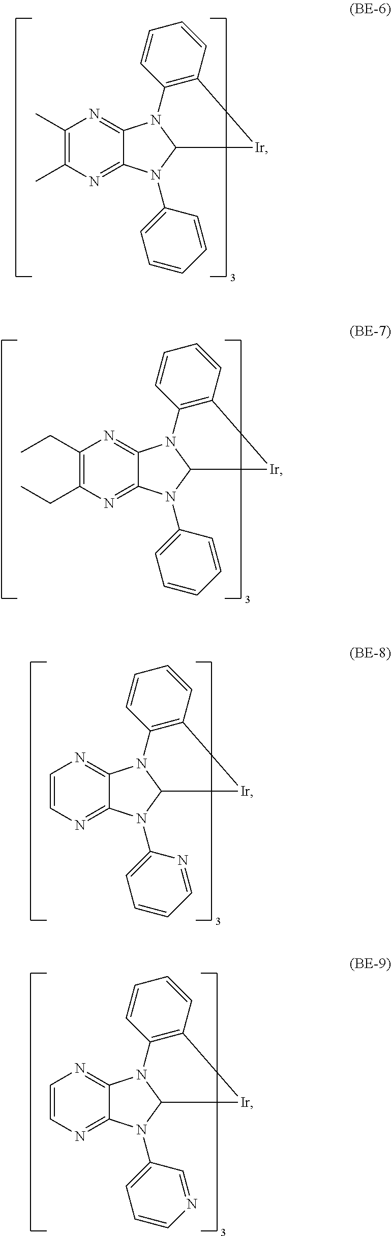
C1(C)=C(C)N=C2C(=N1)N1C(N2C2=CC=CC=C2)[Ir]C2=C1C=CC=C2.C1(CC)=C(CC)N=C2C(=N1)N1C(N2C2=CC=CC=C2)[Ir]C2=C1C=CC=C2.C1=CN=C2C(=N1)N1C(N2C2=CC=CC=N2)[Ir]C2=C1C=CC=C2.C1=CN=C2C(=N1)N1C(N2C2=CC=CN=C2)[Ir]C2=C1C=CC=C2
